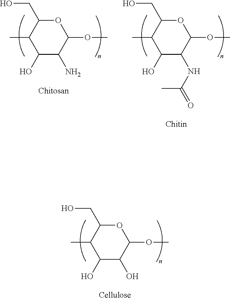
C1(O)C(N)C(OC)OC(CO)C1C.C1(O)C(NC(=O)C)C(OC)OC(CO)C1C.C1(O)C(O)C(OC)OC(CO)C1C
